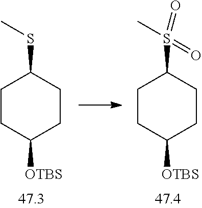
C1CC([OTBS])CCC1SC.C1CC([OTBS])CCC1S(=O)(=O)C
